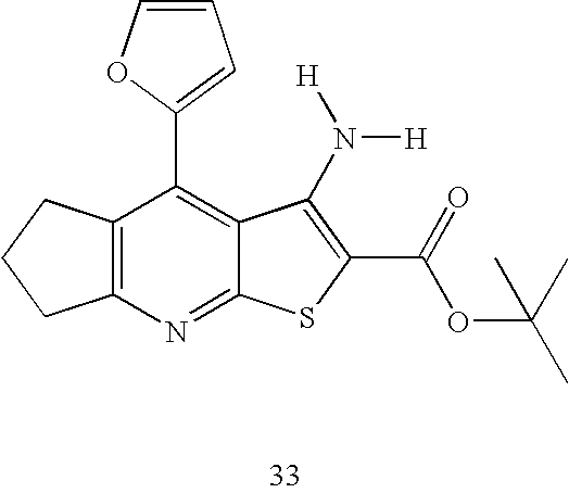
C12=C(N=C3C(=C1C1=CC=CO1)C(N([H])[H])=C(C(=O)OC(C)(C)C)S3)CCC2
